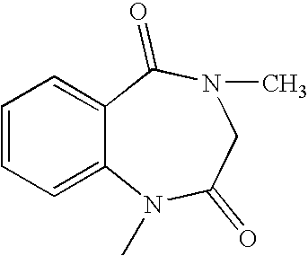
C1=CC=C2C(=C1)C(=O)N(C)CC(=O)N2C
